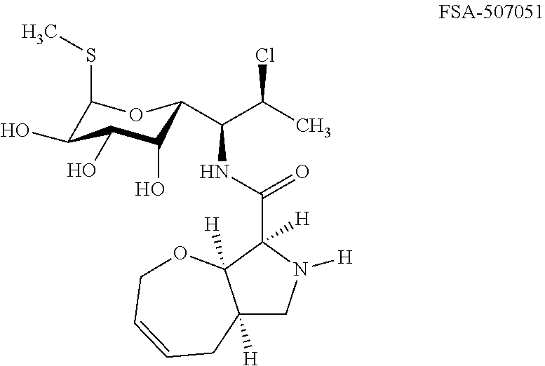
C12([H])CN([H])C(C(NC(C(C)Cl)C3C(O)C(O)C(O)C(SC)O3)=O)([H])C1([H])OCC=CC2
